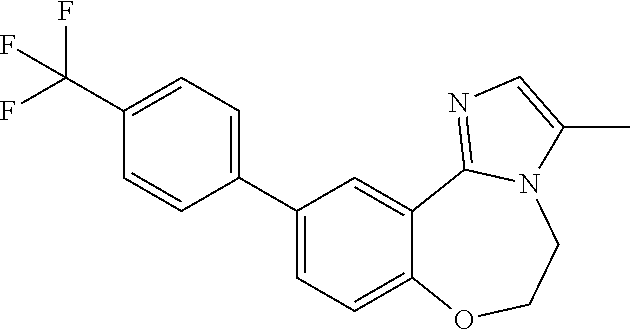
C1=CC(C2=CC=C3C(=C2)C2=NC=C(C)N2CCO3)=CC=C1C(F)(F)F
